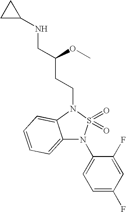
C12=CC=CC=C1N(CCC(CNC1CC1)OC)S(=O)(=O)N2C1=CC=C(F)C=C1F
